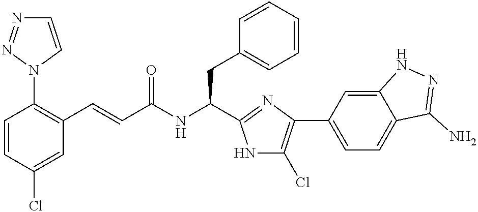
C1=CC(Cl)=CC(C=CC(NC(CC2=CC=CC=C2)C2=NC(C3=CC=C4C(=C3)NN=C4N)=C(Cl)N2)=O)=C1N1C=CN=N1
